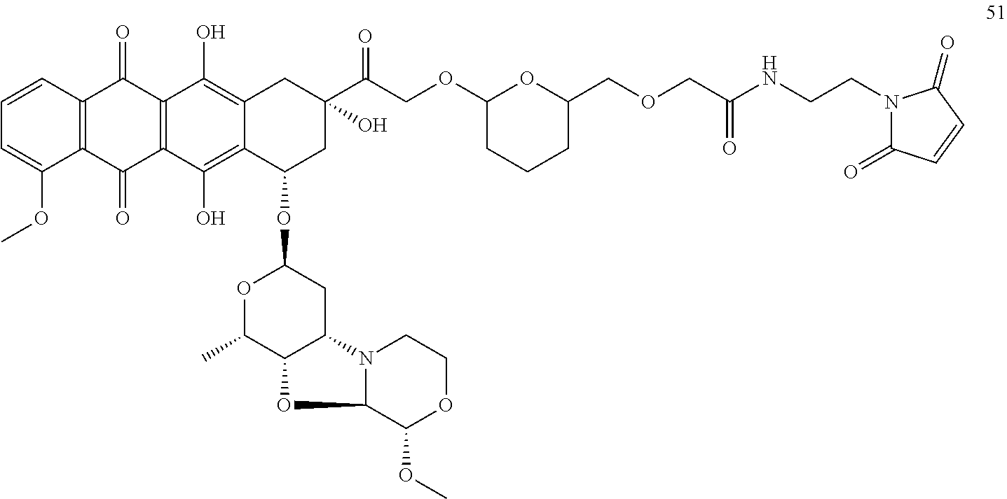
C1=CC2=C(C(OC)=C1)C(=O)C1=C(C2=O)C(O)=C2C(=C1O)C(OC1OC(C)C3C(C1)N1C(O3)C(OC)OCC1)CC(O)(C(=O)COC1CCCC(COCC(NCCN3C(=O)C=CC3=O)=O)O1)C2
